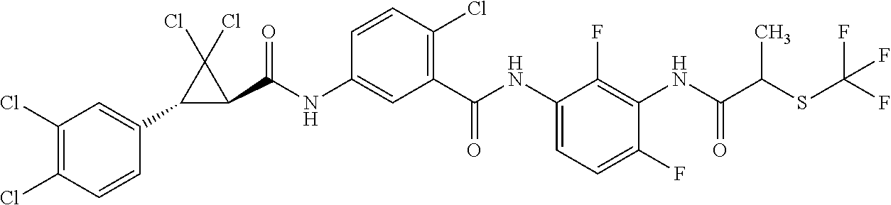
C1(C2=CC(Cl)=C(Cl)C=C2)C(C(NC2=CC(C(NC3=CC=C(F)C(NC(C(SC(F)(F)F)C)=O)=C3F)=O)=C(Cl)C=C2)=O)C1(Cl)Cl
